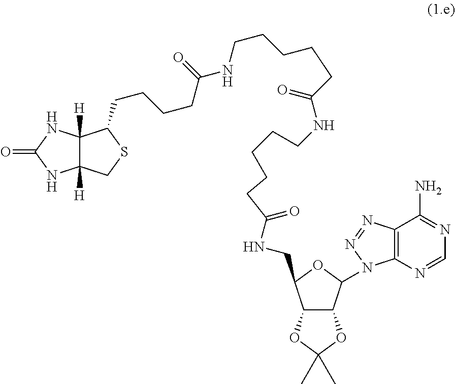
C12C(C(N3C4=C(C(N)=NC=N4)N=N3)OC1CNC(CCCCCNC(CCCCCNC(CCCCC1C3([H])C([H])(CS1)NC(=O)N3)=O)=O)=O)OC(C)(C)O2
